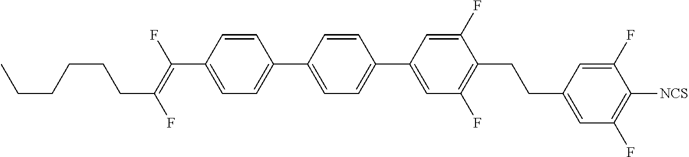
C1=CC(C(=C(F)CCCCCC)F)=CC=C1C1=CC=C(C2=CC(F)=C(CCC3=CC(F)=C([NCS])C(F)=C3)C(F)=C2)C=C1
